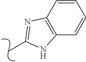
C1=CC2=C(C=C1)NC(C)=N2
